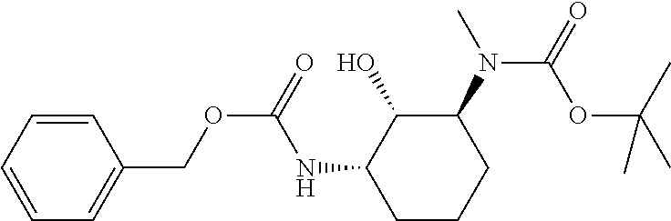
C1=CC=CC=C1COC(=O)NC1CCCC(N(C)C(OC(C)(C)C)=O)C1O
